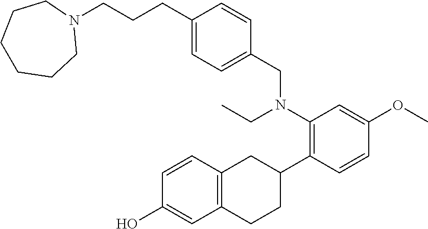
C12=C(C=CC(O)=C1)CC(C1=C(N(CC)CC3=CC=C(CCCN4CCCCCC4)C=C3)C=C(OC)C=C1)CC2
